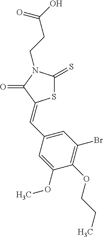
S1C(=S)N(CCC(O)=O)C(=O)C1=CC1=CC(Br)=C(OCCC)C(OC)=C1
